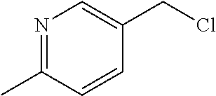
N1=C(C)C=CC(CCl)=C1
